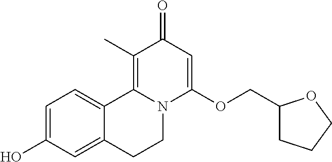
OC1=CC=C2C(=C1)CCN1C2=C(C)C(=O)C=C1OCC1CCCO1
